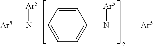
C1=CC(N([Ar5])[Ar5])=CC=C1N([Ar5])[Ar5]
